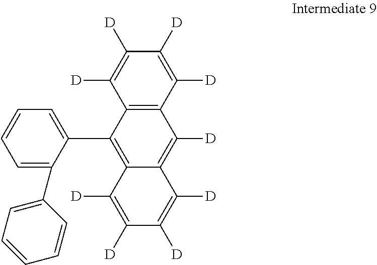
C1=C(C2=CC=CC=C2)C(C2=C3C(=C([D])C4=C2C([D])=C([D])C([D])=C4[D])C([D])=C([D])C([D])=C3[D])=CC=C1
